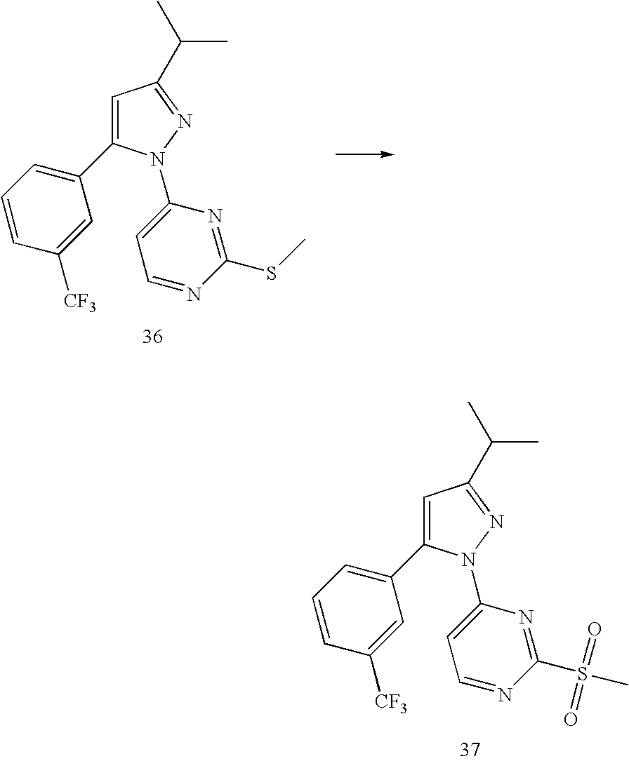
C1=C(C2=CC=CC([CF3])=C2)N(C2=CC=NC(SC)=N2)N=C1C(C)C.C1=C(C2=CC=CC([CF3])=C2)N(C2=CC=NC(S(C)(=O)=O)=N2)N=C1C(C)C
